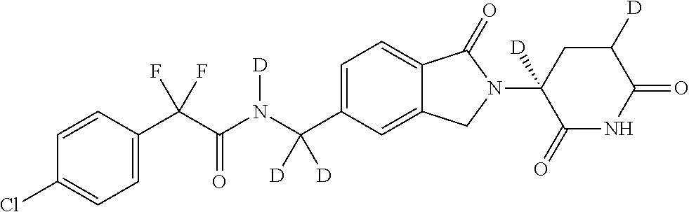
C1=CC(C(C(N(C(C2=CC=C3C(=C2)CN(C2([D])C(=O)NC(=O)C([D])C2)C3=O)([D])[D])[D])=O)(F)F)=CC=C1Cl
